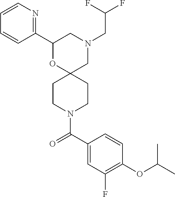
N1(CC(F)F)CC2(OC(C3=NC=CC=C3)C1)CCN(C(C1=CC(F)=C(OC(C)C)C=C1)=O)CC2
